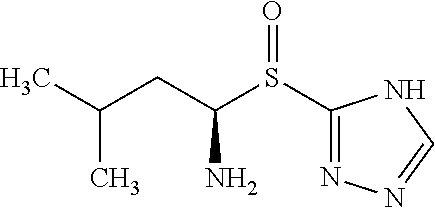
S(C(CC(C)C)N)(C1=NN=CN1)=O
